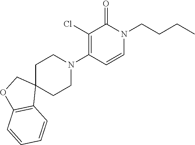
C12(CCN(C3=C(Cl)C(=O)N(CCCC)C=C3)CC1)COC1=C2C=CC=C1
